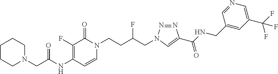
N(C1=C(F)C(=O)N(CCC(CN2N=NC(C(NCC3=CC(C(F)(F)F)=CN=C3)=O)=C2)F)C=C1)C(=O)CN1CCCCC1
